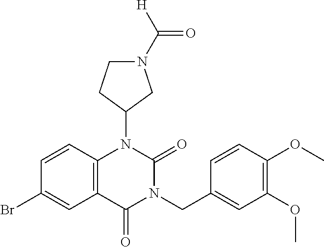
C1=CC2=C(C=C1Br)C(=O)N(CC1=CC(OC)=C(OC)C=C1)C(=O)N2C1CN(C(=O)[H])CC1
